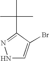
N1C=C(Br)C(C(C)(C)C)=N1
